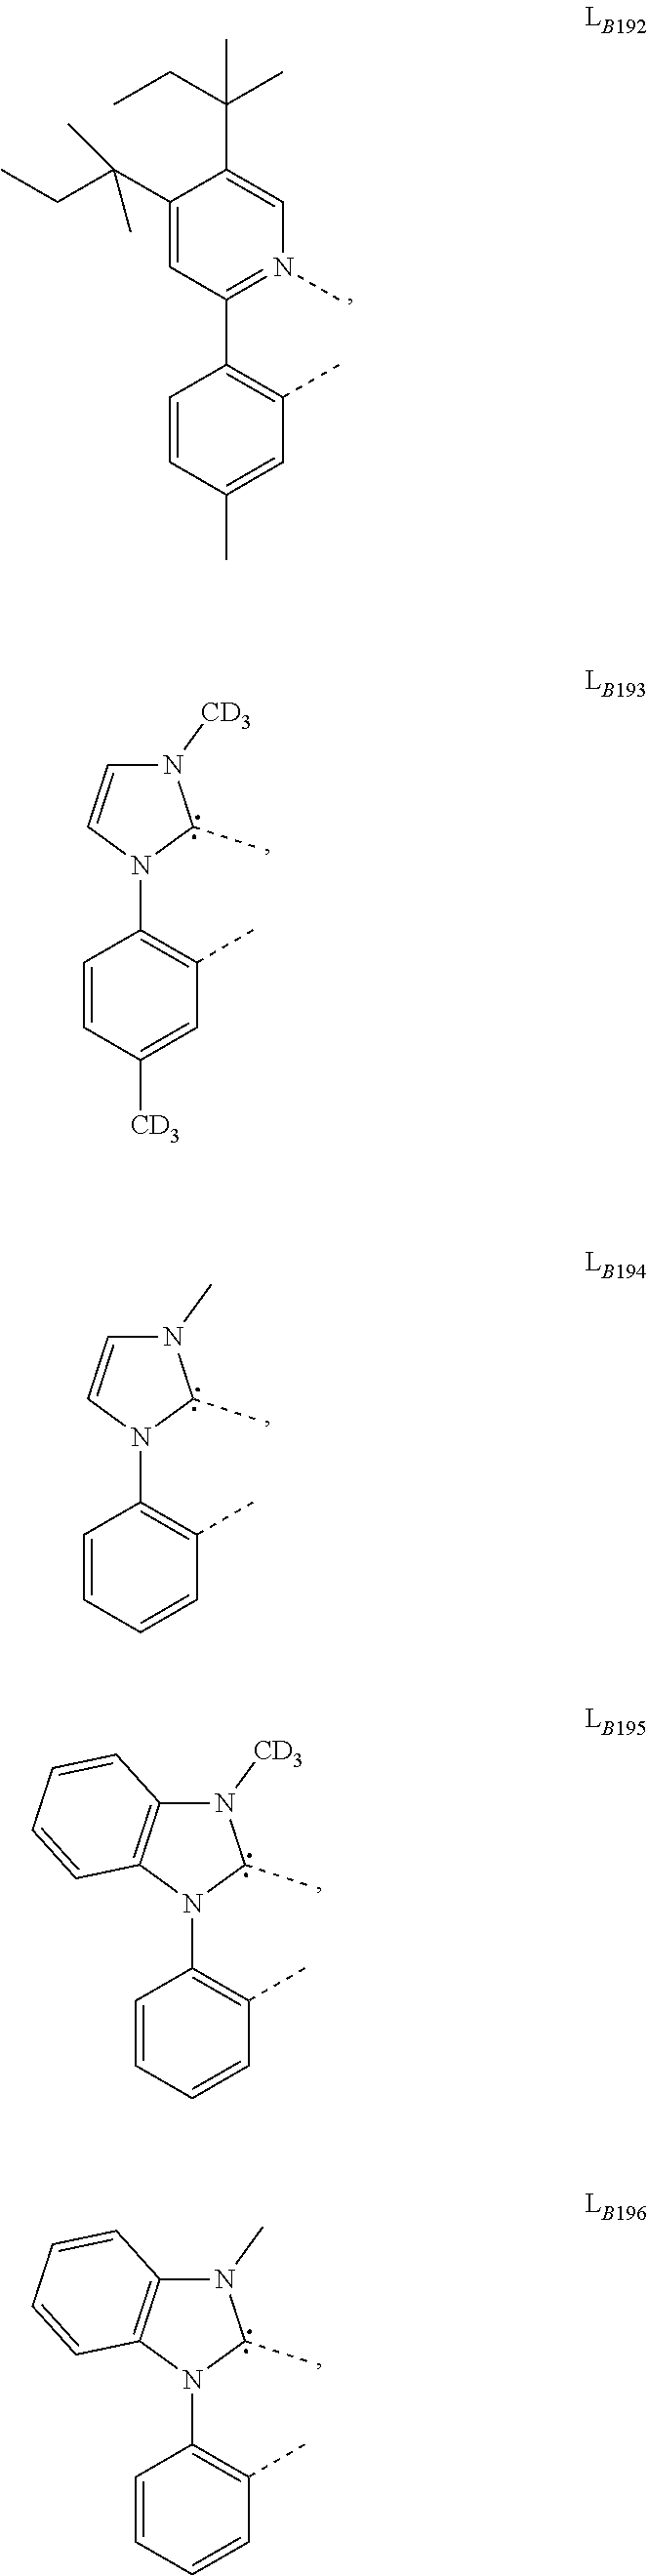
C1(C2=C(C)C=C(C)C=C2)=N(C)C=C(C(C)(C)CC)C(C(CC)(C)C)=C1.N1(C2=C(C)C=C([CD3])C=C2)C(C)N([CD3])C=C1.N1(C2=C(C)C=CC=C2)C(C)N(C)C=C1.N1(C2=C(C)C=CC=C2)C(C)N([CD3])C2=C1C=CC=C2.N1(C2=C(C)C=CC=C2)C(C)N(C)C2=C1C=CC=C2
